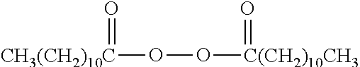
O=[CH3(CH2)10C]OO[C(CH2)10CH3]=O
